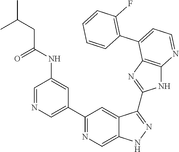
C1=NC=C(C2=NC=C3C(=C2)C(C2=NC4=C(N2)N=CC=C4C2=C(F)C=CC=C2)=NN3)C=C1NC(CC(C)C)=O
